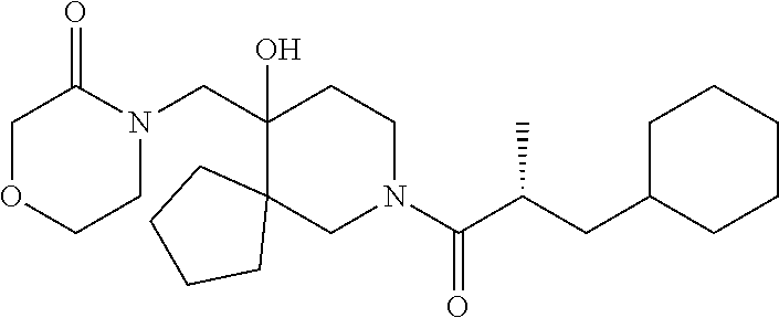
C1(O)(CN2C(=O)COCC2)C2(CN(C(C(CC3CCCCC3)C)=O)CC1)CCCC2
